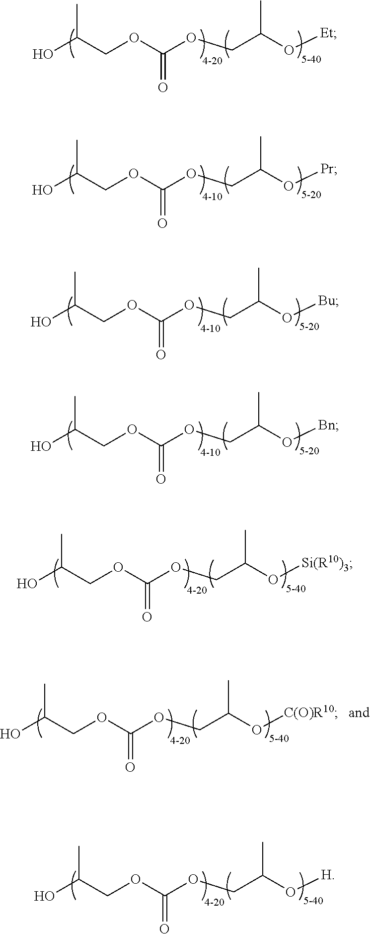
C(OC(OCC(O[Et])C)=O)C(O)C.C(OC(OCC(O[Pr])C)=O)C(O)C.C(OC(OCC(O[Bu])C)=O)C(O)C.C(OC(OCC(O[Bn])C)=O)C(O)C.C(OC(OCC(O[Si(R10)3])C)=O)C(O)C.C(OC(OCC(O[H])C)=O)C(O)C.C(OC(OCC(O[C(O)R10])C)=O)C(O)C
